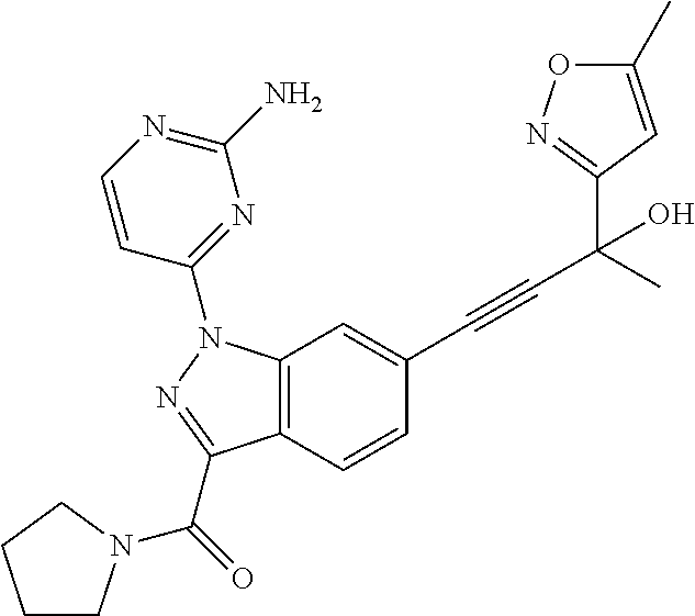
C12=C(C=C(C#CC(C3=NOC(C)=C3)(O)C)C=C1)N(C1=NC(N)=NC=C1)N=C2C(=O)N1CCCC1
